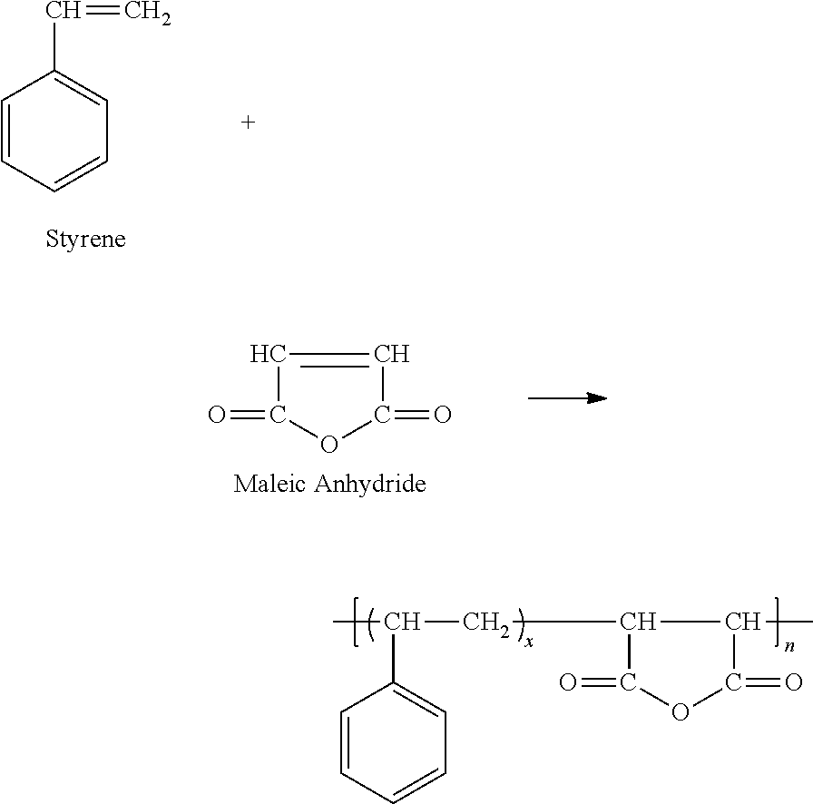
C1=CC=CC=C1C=C.O=C1OC(=O)C=C1.C1=CC=CC=C1C(CC1C(=O)OC(=O)C1C)C
